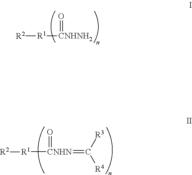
[CNHN]([R1][R2])(=O)=C([R3])[R4].[CNHNH2]([R1][R2])=O
